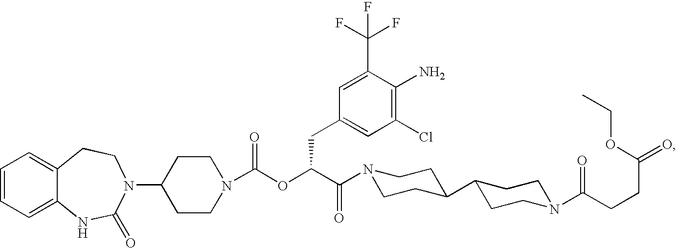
C1=CC=C2C(=C1)CCN(C1CCN(C(OC(C(=O)N3CCC(C4CCN(C(CCC(=O)OCC)=O)CC4)CC3)CC3=CC(Cl)=C(N)C(C(F)(F)F)=C3)=O)CC1)C(=O)N2
